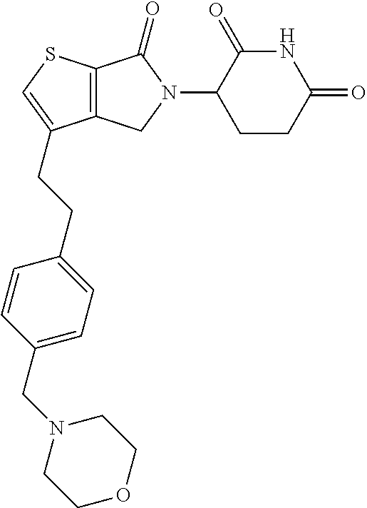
C12=C(CN(C3CCC(=O)NC3=O)C1=O)C(CCC1=CC=C(CN3CCOCC3)C=C1)=CS2
